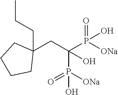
C1(CC(P([ONa])(=O)O)(P([ONa])(=O)O)O)(CCC)CCCC1
